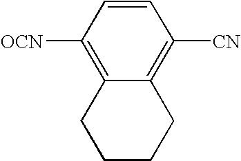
C1=CC([OCN])=C2C(=C1[CN])CCCC2
